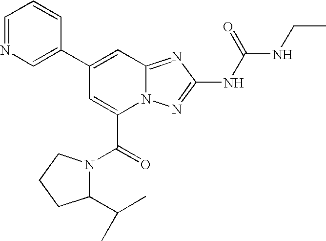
C1(C2=CC3=NC(NC(=O)NCC)=NN3C(C(=O)N3C(C(C)C)CCC3)=C2)=CN=CC=C1
